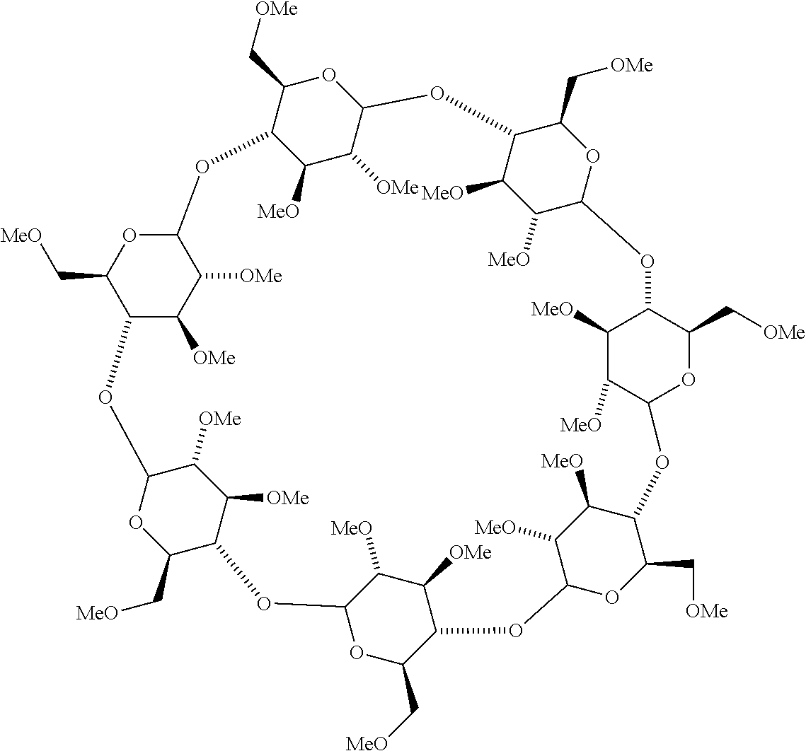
C1([MeO])C([OMe])C2OC(C[OMe])C1OC1C([OMe])C([OMe])C(C(C[MeO])O1)OC1C([OMe])C([OMe])C(C(C[MeO])O1)OC1OC(C[MeO])C(OC3OC(C[OMe])C(C([MeO])C3[MeO])OC3C([MeO])C([MeO])C(C(C[OMe])O3)OC3C([MeO])C([MeO])C(O2)C(C[OMe])O3)C([OMe])C1[MeO]
